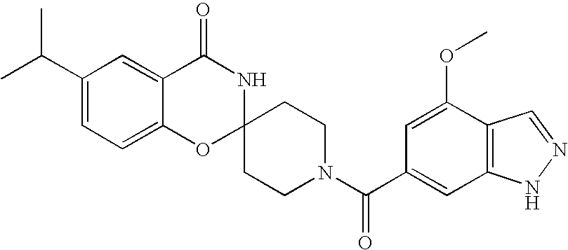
C1(C(C)C)=CC=C2C(=C1)C(=O)NC1(O2)CCN(C(C2=CC3=C(C(OC)=C2)C=NN3)=O)CC1
